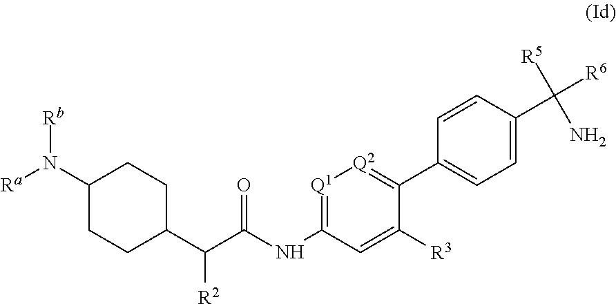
[Q1]1=C(NC(C(C2CCC(N([Ra])[Rb])CC2)[R2])=O)C=C([R3])C(C2=CC=C(C([R5])(N)[R6])C=C2)=[Q2]1
